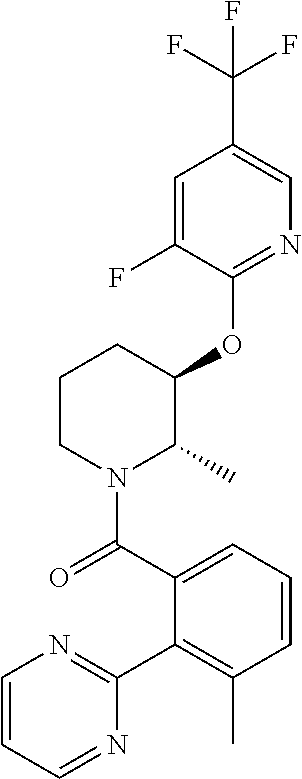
O=C(N1C(C)C(OC2=NC=C(C(F)(F)F)C=C2F)CCC1)C1=CC=CC(C)=C1C1=NC=CC=N1
